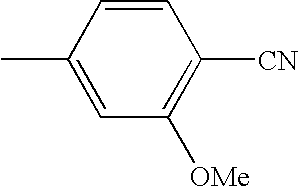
CC1=CC([OMe])=C([CN])C=C1
